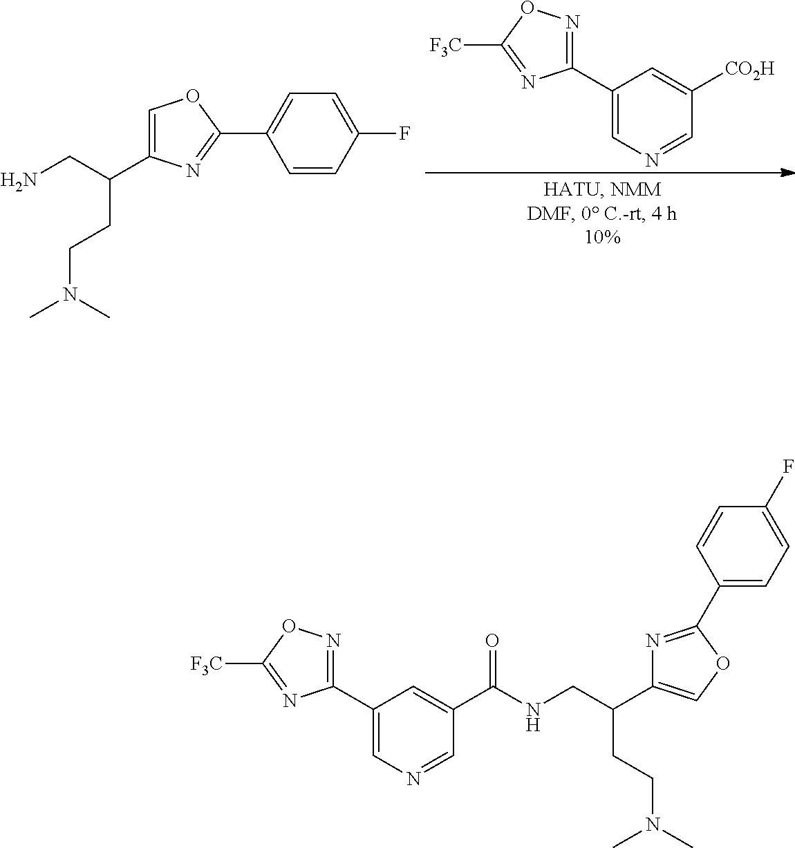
C1(C2=CN=CC([CO2H])=C2)=NOC([F3C])=N1.C1=C(C(CN)CCN(C)C)N=C(C2=CC=C(F)C=C2)O1.C1(C2=CN=CC(C(NCC(C3=COC(C4=CC=C(F)C=C4)=N3)CCN(C)C)=O)=C2)=NOC([F3C])=N1
